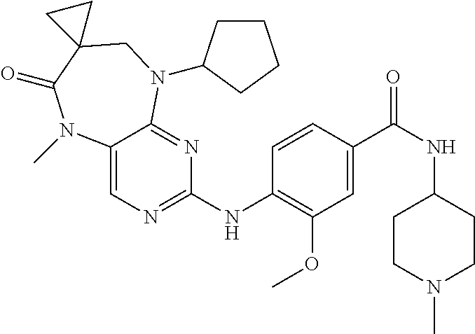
C1=CC(NC2=NC=C3C(=N2)N(C2CCCC2)CC2(C(=O)N3C)CC2)=C(OC)C=C1C(NC1CCN(C)CC1)=O
